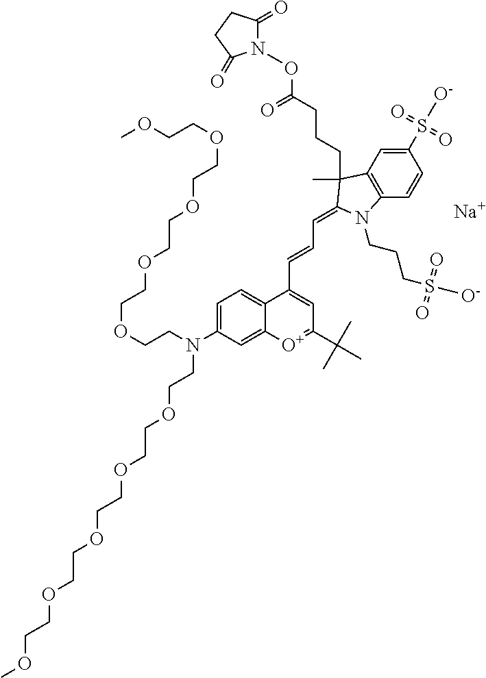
[Na].C1=C(N(CCOCCOCCOCCOCCOC)CCOCCOCCOCCOCCOC)C=C2C(=C1)C(C=CC=C1C(C)(CCCC(=O)ON3C(=O)CCC3=O)C3=C(C=CC(S(=O)(=O)[O-])=C3)N1CCCS([O-])(=O)=O)=CC(C(C)(C)C)=[O+]2
